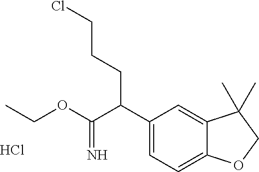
C1(C(C(OCC)=N)CCCCl)=CC=C2C(=C1)C(C)(C)CO2.Cl
